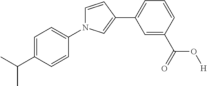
C1=C(C(C)C)C=CC(N2C=CC(C3=CC=CC(C(=O)O[H])=C3)=C2)=C1
